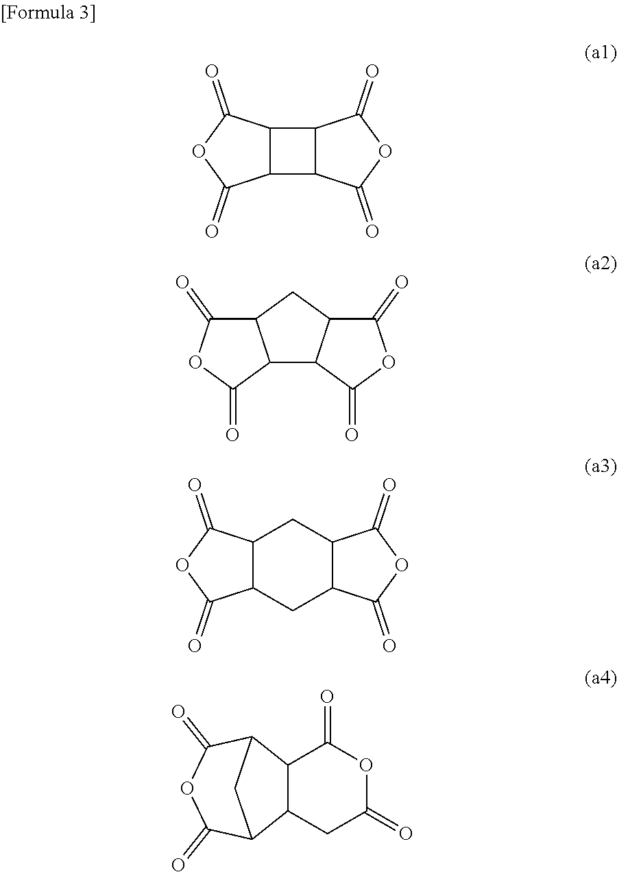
C12C(C3C1C(=O)OC3=O)C(=O)OC2=O.C12C3C(CC1C(=O)OC2=O)C(=O)OC3=O.C12C(CC3C(C1)C(=O)OC3=O)C(=O)OC2=O.C12C(CC(=O)OC1=O)C1C(=O)OC(=O)C2C1
